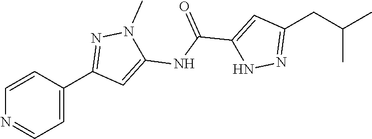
C1=C(C2=NN(C)C(NC(C3=CC(CC(C)C)=NN3)=O)=C2)C=CN=C1
